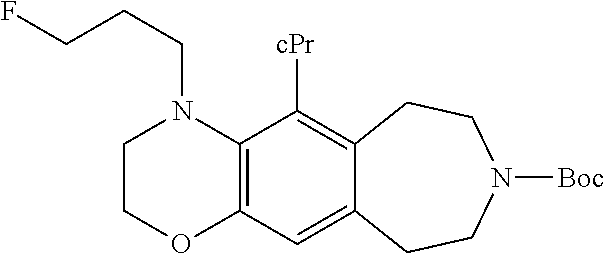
C12=C(N(CCCF)CCO1)C([cPr])=C1C(=C2)CCN([Boc])CC1
